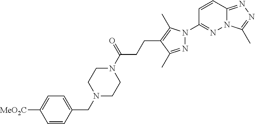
N12C(=NN=C1C)C=CC(N1N=C(C)C(CCC(N3CCN(CC4=CC=C([MeO2C])C=C4)CC3)=O)=C1C)=N2
